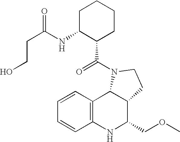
C12=C(NC(COC)C3C1N(C(=O)C1CCCCC1NC(=O)CCO)CC3)C=CC=C2
